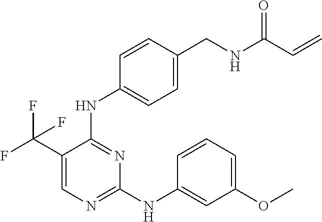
N(C1=NC=C(C(F)(F)F)C(NC2=CC=C(CNC(C=C)=O)C=C2)=N1)C1=CC(OC)=CC=C1
